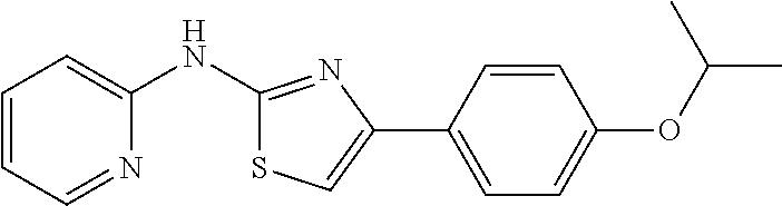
C1=CC=NC(NC2=NC(C3=CC=C(OC(C)C)C=C3)=CS2)=C1
